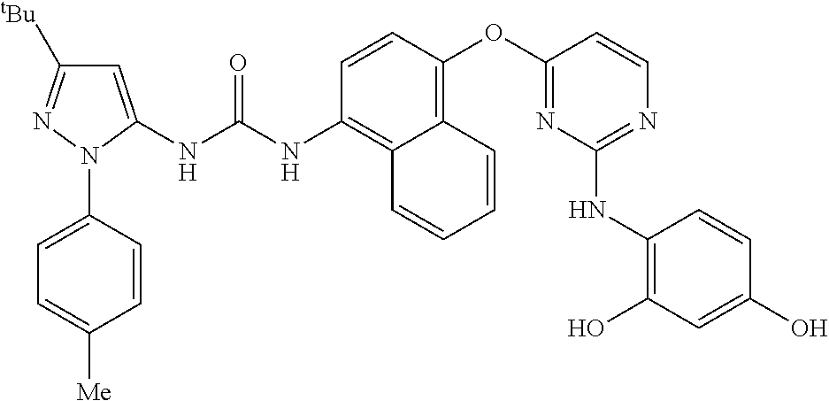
C1=CN=C(NC2=C(O)C=C(O)C=C2)N=C1OC1=C2C(=C(NC(NC3=CC([tBu])=NN3C3=CC=C([Me])C=C3)=O)C=C1)C=CC=C2
